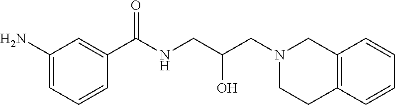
C1(N)=CC=CC(C(NCC(O)CN2CCC3=C(C2)C=CC=C3)=O)=C1
